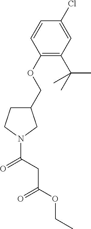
C1(OCC2CCN(C(CC(OCC)=O)=O)C2)=C(C(C)(C)C)C=C(Cl)C=C1
